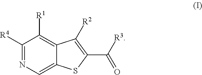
C1([R4])=NC=C2C(=C1[R1])C([R2])=C(C([R3])=O)S2
